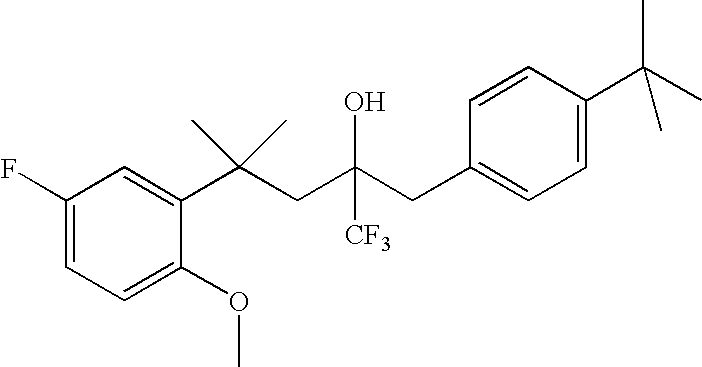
C1=C(OC)C(C(CC(CC2=CC=C(C(C)(C)C)C=C2)([CF3])O)(C)C)=CC(F)=C1
